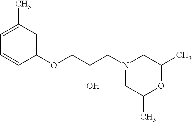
C1=C(C)C=C(OCC(CN2CC(C)OC(C)C2)O)C=C1
